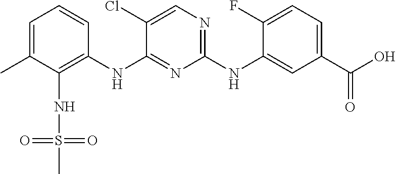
C1=C(C)C(NS(=O)(C)=O)=C(NC2=NC(NC3=CC(C(O)=O)=CC=C3F)=NC=C2Cl)C=C1
